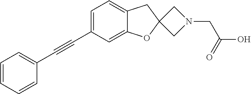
C1=CC=CC(C#CC2=CC=C3C(=C2)OC2(C3)CN(CC(O)=O)C2)=C1
